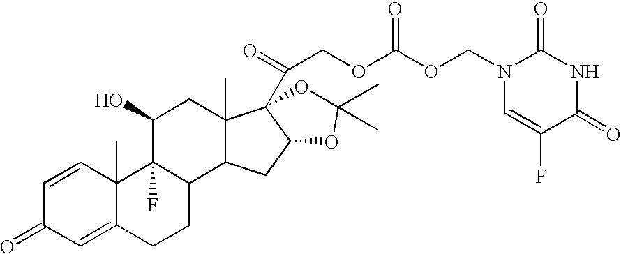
C1=CC2(C)C(=CC1=O)CCC1C2(F)C(O)CC2(C)C1CC1C2(C(=O)COC(=O)OCN2C=C(F)C(=O)NC2=O)OC(C)(C)O1
